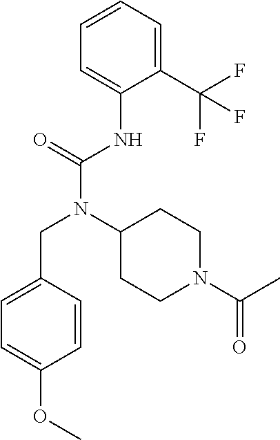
C1(C(F)(F)F)=CC=CC=C1NC(N(C1CCN(C(=O)C)CC1)CC1=CC=C(OC)C=C1)=O
